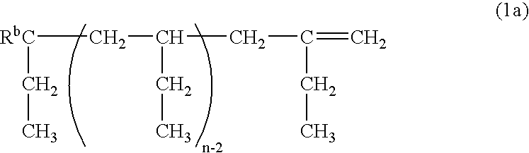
[RbC](CC(CC(=C)CC)CC)CC
